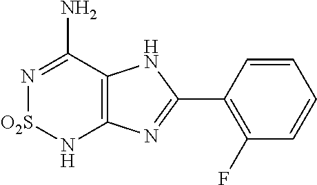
C12=C(C(N)=N[O2S]N1)NC(C1=C(F)C=CC=C1)=N2
